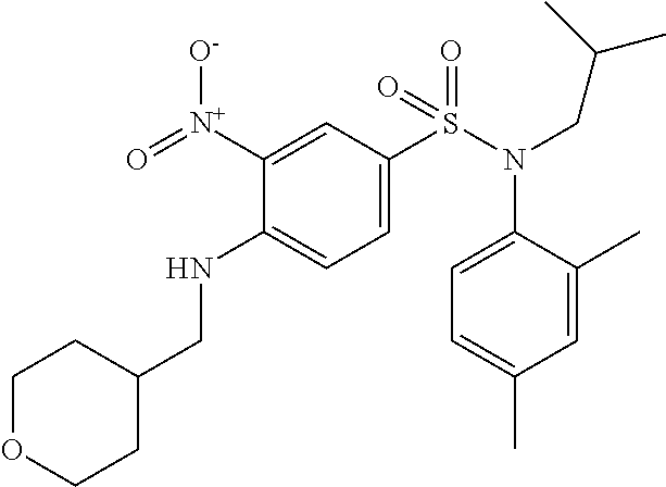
C1=C([N+](=O)[O-])C(NCC2CCOCC2)=CC=C1S(N(C1=CC=C(C)C=C1C)CC(C)C)(=O)=O
